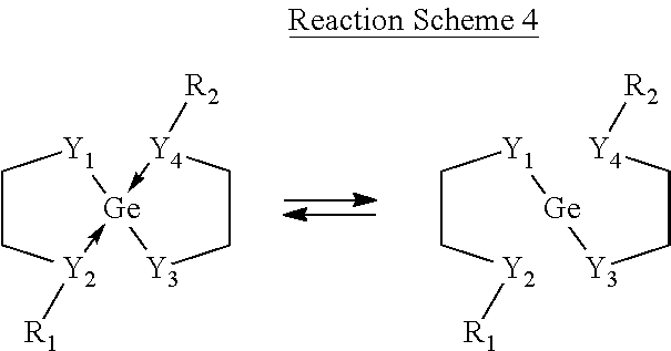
C1C[Y2]([R1])->[Ge]2(-[Y4]([R2])CC[Y3]2)[Y1]1.C(C[Y2][R1])[Y1][Ge][Y3]CC[Y4][R2]
